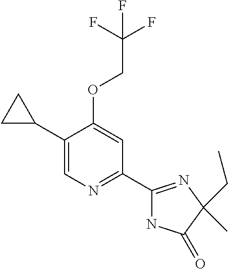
C1(C2CC2)=CN=C(C2=NC(CC)(C)C(=O)N2)C=C1OCC(F)(F)F
